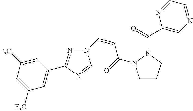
N1=C(C2=CC([F3C])=CC([F3C])=C2)N=CN1C=CC(=O)N1CCCN1C(=O)C1=CN=CC=N1
